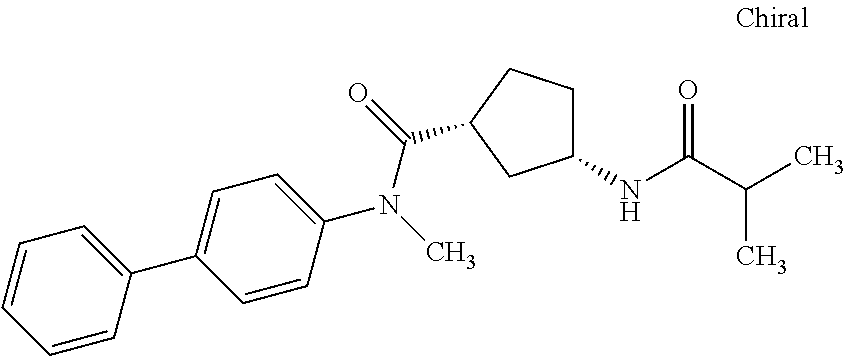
C1(C2=CC=C(N(C)C(=O)C3CCC(NC(C(C)C)=O)C3)C=C2)=CC=CC=C1
